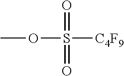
COS([C4F9])(=O)=O
